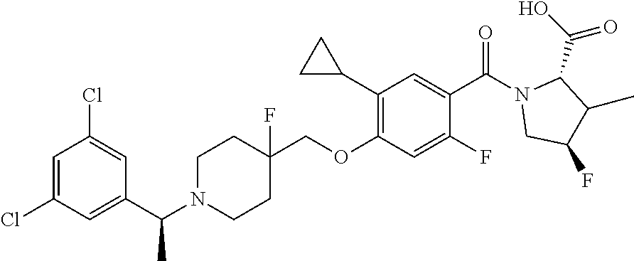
C1(Cl)=CC(Cl)=CC(C(N2CCC(COC3=C(C4CC4)C=C(C(N4CC(F)C(C)C4C(=O)O)=O)C(F)=C3)(F)CC2)C)=C1
